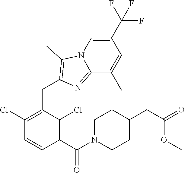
C1(Cl)=C(CC2=C(C)N3C=C(C(F)(F)F)C=C(C)C3=N2)C(Cl)=C(C(N2CCC(CC(OC)=O)CC2)=O)C=C1
